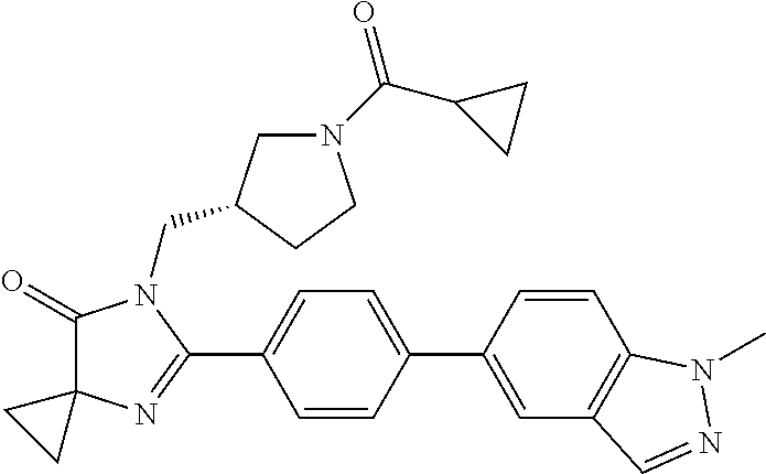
C1(=O)C2(N=C(C3=CC=C(C4=CC5=C(C=C4)N(C)N=C5)C=C3)N1CC1CN(C(C3CC3)=O)CC1)CC2
